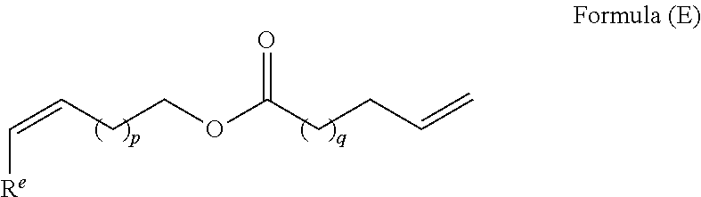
C(=CCCOC(CCC=C)=O)[Re]
